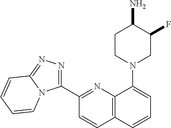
C1(C2=NN=C3N2C=CC=C3)=NC2=C(C=C1)C=CC=C2N1CC(F)C(N)CC1
